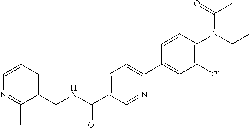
C1=CC=C(CNC(C2=CC=C(C3=CC(Cl)=C(N(CC)C(=O)C)C=C3)N=C2)=O)C(C)=N1
